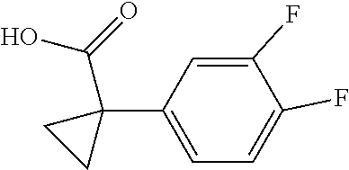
C1(F)=CC(C2(C(O)=O)CC2)=CC=C1F
